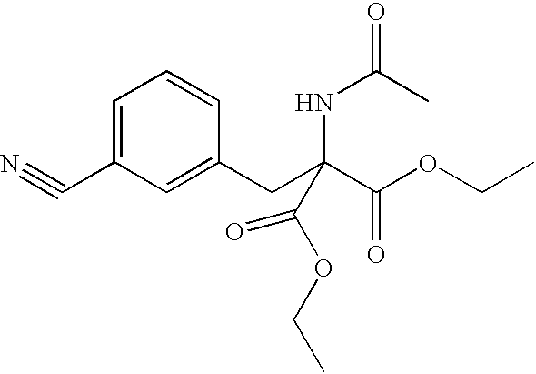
N#CC1=CC=CC(CC(C(OCC)=O)(NC(C)=O)C(OCC)=O)=C1
